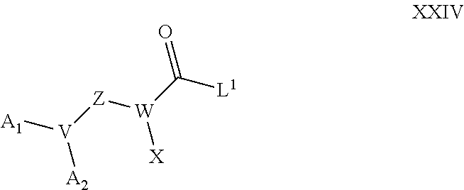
[A1][V]([Z][W](C([L1])=O)[X])[A2]
